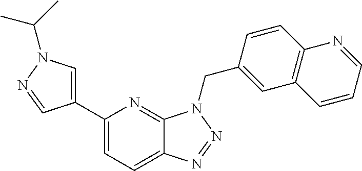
C1(C2=CN(C(C)C)N=C2)=CC=C2C(=N1)N(CC1=CC3=C(C=C1)N=CC=C3)N=N2
